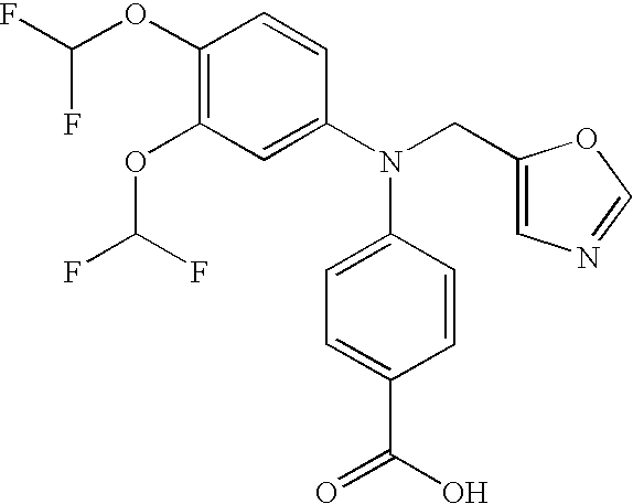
C1(OC(F)F)=C(OC(F)F)C=CC(N(CC2=CN=CO2)C2=CC=C(C(O)=O)C=C2)=C1
